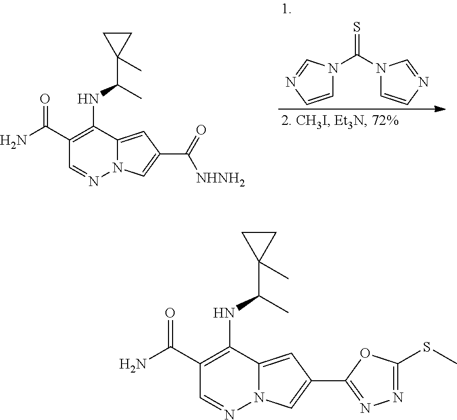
C1(C(N)=O)=C(NC(C2(C)CC2)C)C2=CC(C(=O)[NHNH2])=CN2N=C1.C1=CN=CN1C(=S)N1C=CN=C1.C1(C(N)=O)=C(NC(C2(C)CC2)C)C2=CC(C3=NN=C(SC)O3)=CN2N=C1
